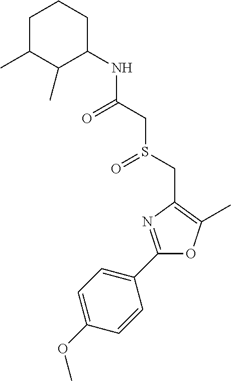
C1=C(OC)C=CC(C2=NC(CS(CC(NC3CCCC(C)C3C)=O)=O)=C(C)O2)=C1
